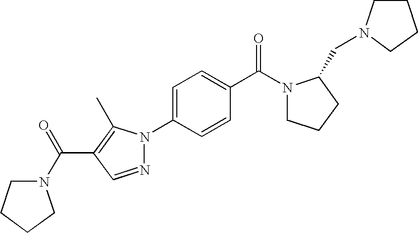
C1=CC(N2N=CC(C(N3CCCC3)=O)=C2C)=CC=C1C(N1CCCC1CN1CCCC1)=O
